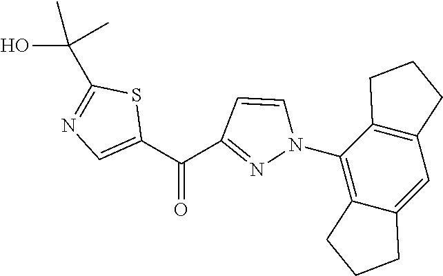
C12=C(C=C3C(=C1N1C=CC(C(C4=CN=C(C(O)(C)C)S4)=O)=N1)CCC3)CCC2
